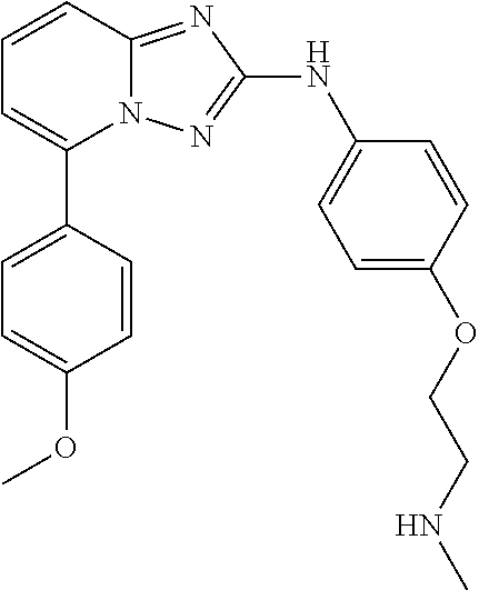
N12C(=NC(NC3=CC=C(OCCNC)C=C3)=N1)C=CC=C2C1=CC=C(OC)C=C1
